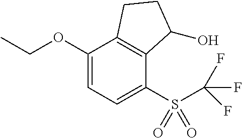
C1(OCC)=CC=C(S(C(F)(F)F)(=O)=O)C2=C1CCC2O
